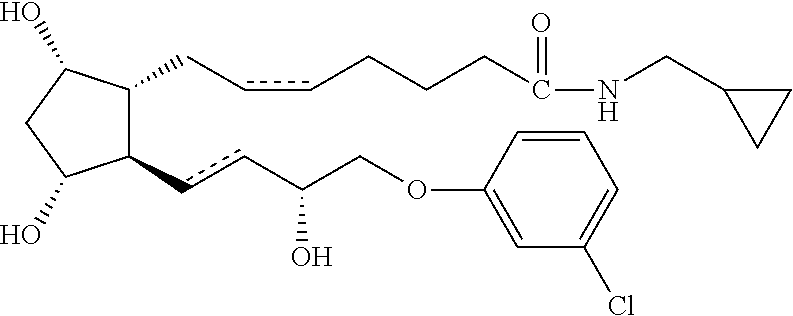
C1(CccCCCC(NCC2CC2)=O)C(O)CC(O)C1ccC(COC1=CC(Cl)=CC=C1)O
